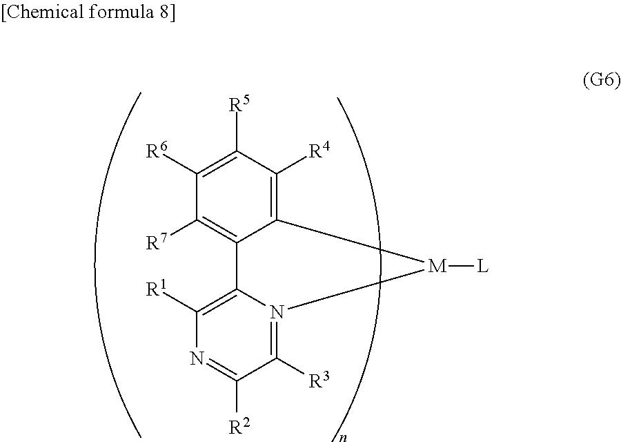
C12=C([R4])C([R5])=C([R6])C([R7])=C1C1=C([R1])N=C([R2])C([R3])=N1[M]2[L]
